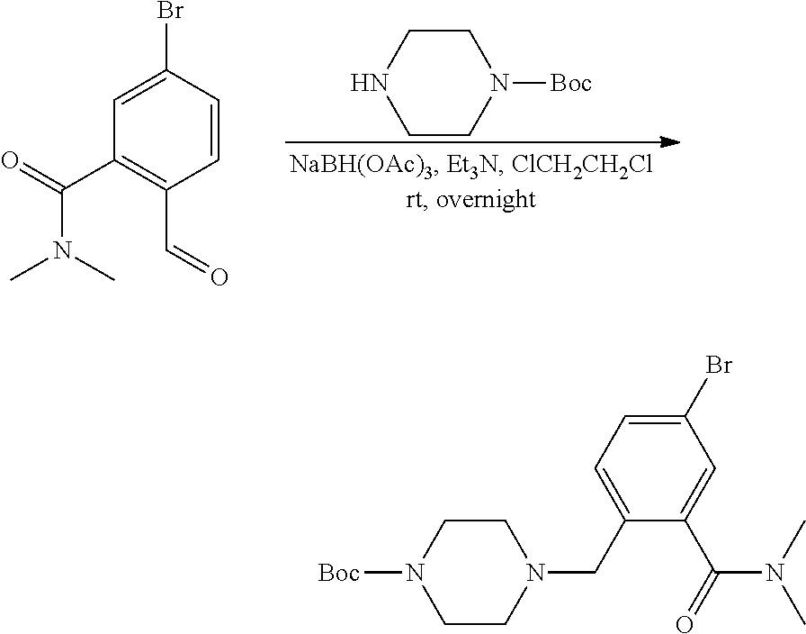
C1=CC(Br)=CC(C(=O)N(C)C)=C1C=O.C1CN([Boc])CCN1.C1(Br)=CC=C(CN2CCN([Boc])CC2)C(C(=O)N(C)C)=C1
